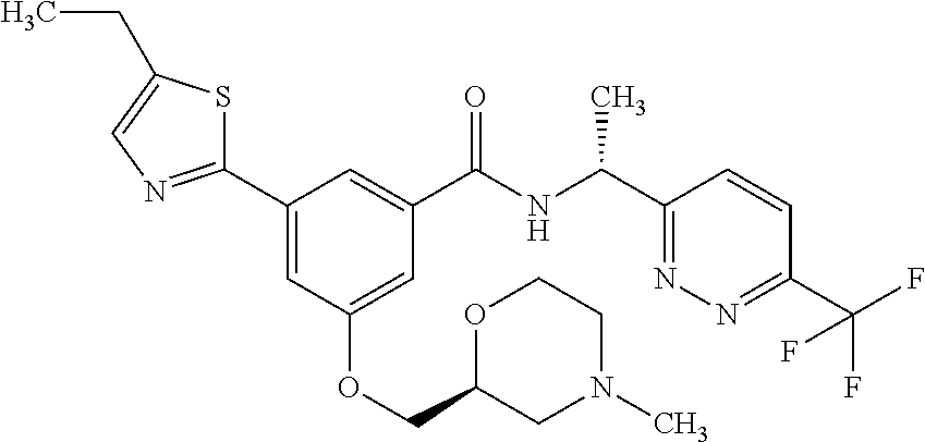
C1(C2=CC(OCC3CN(C)CCO3)=CC(C(NC(C3=NN=C(C(F)(F)F)C=C3)C)=O)=C2)=NC=C(CC)S1
